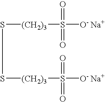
S(S[(CH2)3]S([O- Na+])(=O)=O)[(CH2)3]S([O- Na+])(=O)=O
